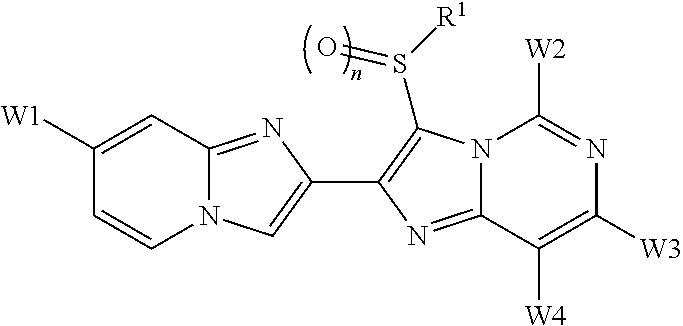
N12C(=NC(C3=C(S([R1])=O)N4C(=N3)C([W4])=C([W3])N=C4[W2])=C1)C=C([W1])C=C2
